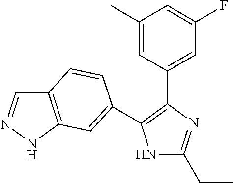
N1C(CC)=NC(C2=CC(F)=CC(C)=C2)=C1C1=CC2=C(C=NN2)C=C1
